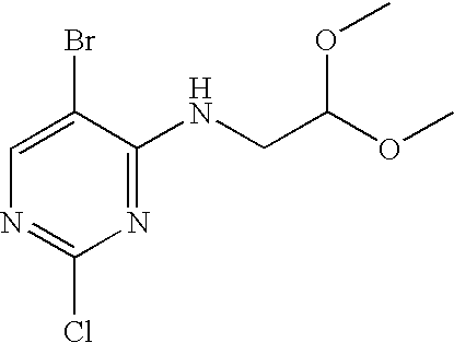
C1=C(Br)C(NCC(OC)OC)=NC(Cl)=N1
